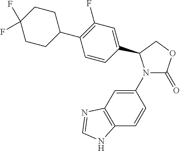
C1(N2C(=O)OCC2C2=CC(F)=C(C3CCC(F)(F)CC3)C=C2)=CC2=C(C=C1)NC=N2
